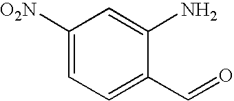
C1([O2N])=CC=C(C=O)C(N)=C1
